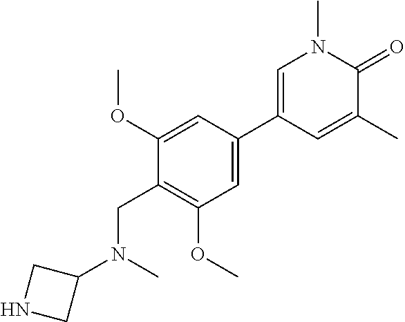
C1=C(C2=CN(C)C(=O)C(C)=C2)C=C(OC)C(CN(C2CNC2)C)=C1OC
